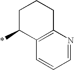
C1C(*)C2=C(CC1)N=CC=C2
